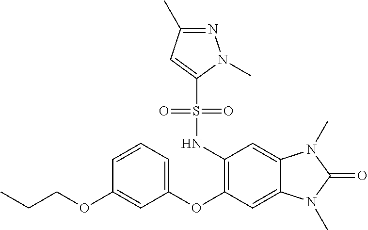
C1=CC=C(OC2=C(NS(C3=CC(C)=NN3C)(=O)=O)C=C3C(=C2)N(C)C(=O)N3C)C=C1OCCC
